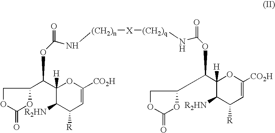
C1OC(=O)OC1C(C1([H])C([R2HN])C([R])C=C([CO2H])O1)OC(N[(CH2)n][X][(CH2)q]NC(OC(C1COC(=O)O1)C1([H])C([R2HN])C([R])C=C([CO2H])O1)=O)=O
